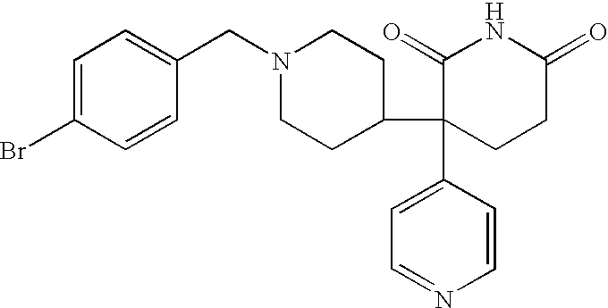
C1=C(Br)C=CC(CN2CCC(C3(C4=CC=NC=C4)CCC(=O)NC3=O)CC2)=C1
